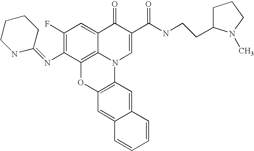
C1(F)=C(N=C2CCCCN2)C2=C3C(=C1)C(=O)C(C(NCCC1CCCN1C)=O)=CN3C1=C(O2)C=C2C(=C1)C=CC=C2
